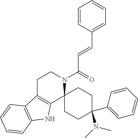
C1C2=C(C3(N(C(=O)C=CC4=CC=CC=C4)C1)CCC(C1=CC=CC=C1)(N(C)C)CC3)NC1=C2C=CC=C1
